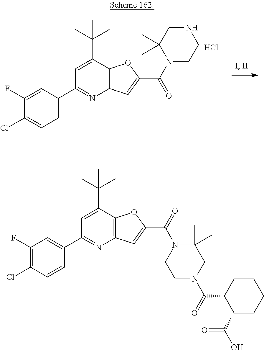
C1(C2=CC(F)=C(Cl)C=C2)=NC2=C(C(C(C)(C)C)=C1)OC(C(N1C(C)(C)CN(C(C3C(C(O)=O)CCCC3)=O)CC1)=O)=C2.C1(C2=CC=C(Cl)C(F)=C2)=NC2=C(C(C(C)(C)C)=C1)OC(C(N1CCNCC1(C)C)=O)=C2.Cl
